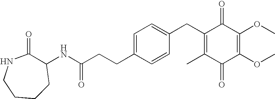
C1(=O)C(C)=C(CC2=CC=C(CCC(=O)NC3CCCCNC3=O)C=C2)C(=O)C(OC)=C1OC
